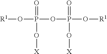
[R1]OP(=O)(O[X])OP(=O)(O[X])O[R1]
